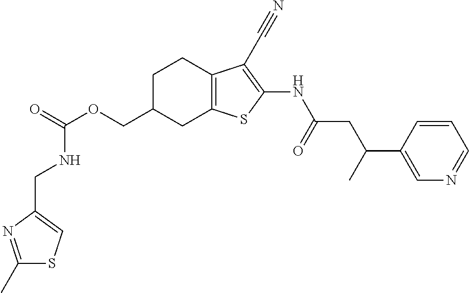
C(OCC1CC2=C(CC1)C(C#N)=C(NC(CC(C1=CN=CC=C1)C)=O)S2)(NCC1=CSC(C)=N1)=O
